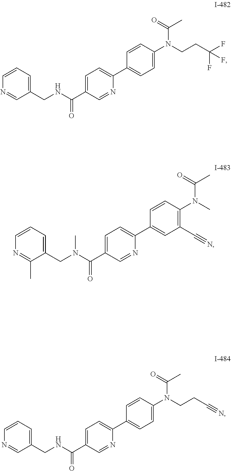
C1=CC=C(CNC(C2=CC=C(C3=CC=C(N(CCC(F)(F)F)C(C)=O)C=C3)N=C2)=O)C=N1.C1=CC=C(CN(C(C2=CC=C(C3=CC(C#N)=C(N(C)C(C)=O)C=C3)N=C2)=O)C)C(C)=N1.C1=CC=C(CNC(C2=CC=C(C3=CC=C(N(C(C)=O)CCC#N)C=C3)N=C2)=O)C=N1
